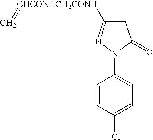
C1(N2C(=O)CC([CHCONHCH2CONH]=C)=N2)=CC=C(Cl)C=C1
